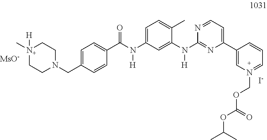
[I-].C1(N(C2=NC(C3=CN(COC(OC(C)C)=O)=CC=C3)=CC=N2)[H])=CC(N(C(C2=CC=C(CN3CC[N+](C)([H])CC3)C=C2)=O)[H])=CC=C1C.[MsO-]
